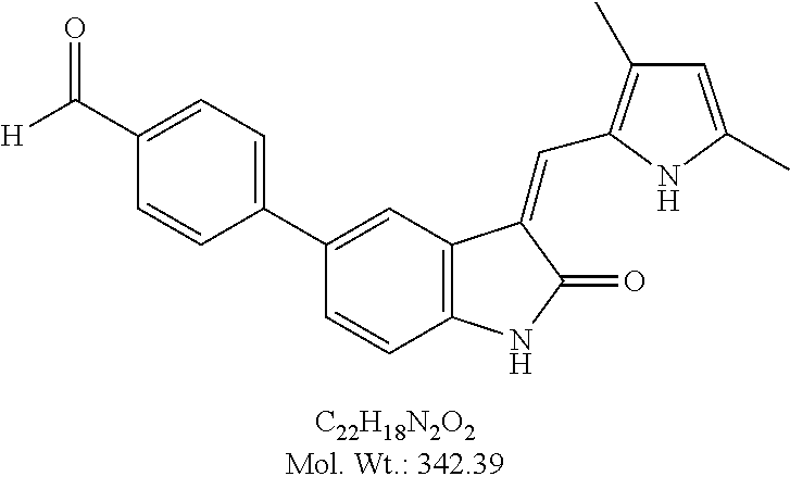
C1(C2=CC3=C(C=C2)NC(=O)C3=CC2=C(C)C=C(C)N2)=CC=C(C([H])=O)C=C1
